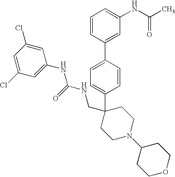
C1=CC(C2=CC(NC(C)=O)=CC=C2)=CC=C1C1(CNC(NC2=CC(Cl)=CC(Cl)=C2)=O)CCN(C2CCOCC2)CC1
